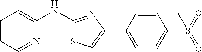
C1=CC=NC(NC2=NC(C3=CC=C(S(=O)(=O)C)C=C3)=CS2)=C1
